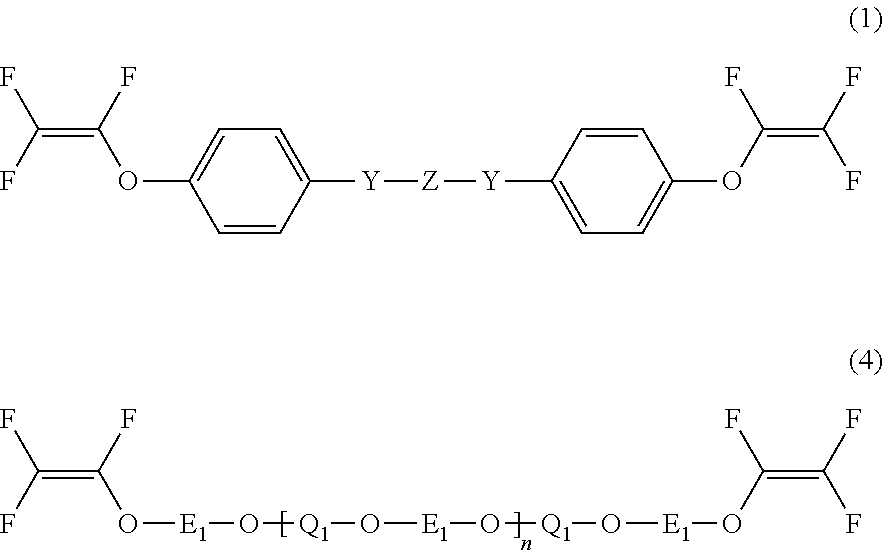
C1(OC(=C(F)F)F)=CC=C([Y][Z][Y]C2=CC=C(OC(=C(F)F)F)C=C2)C=C1.O(C(=C(F)F)F)[E1]O[Q1]O[E1]O[Q1]O[E1]OC(=C(F)F)F
